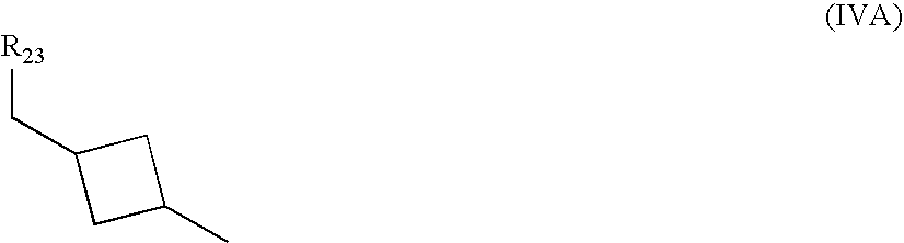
[R23]CC1CC(C)C1
